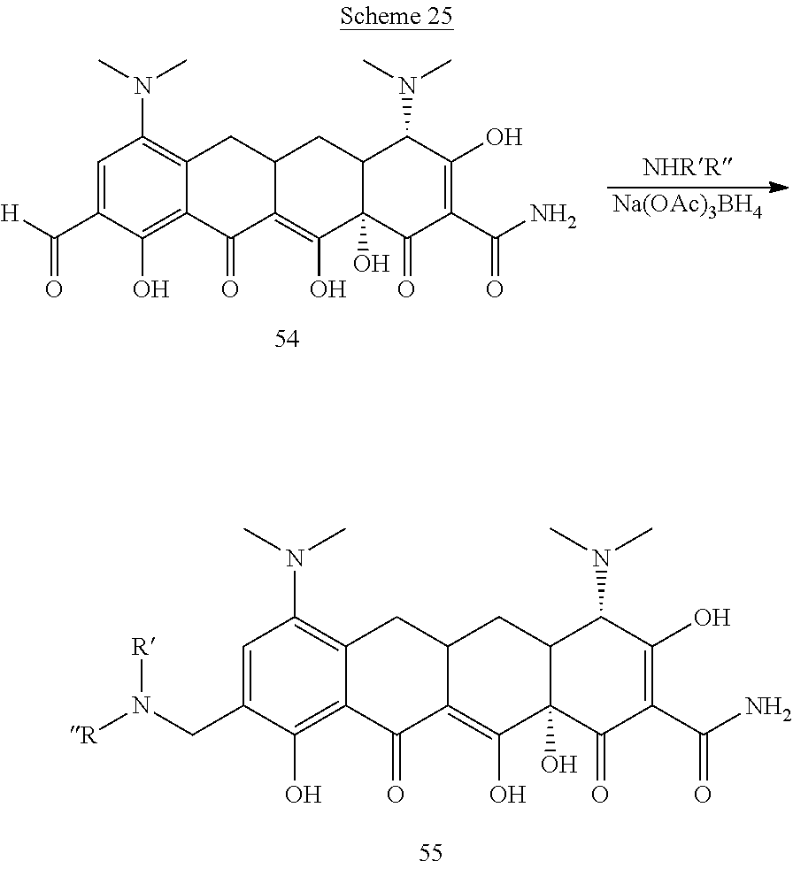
C1=C(CN([R])[R])C(O)=C2C(=C1N(C)C)CC1C(=C(O)C3(O)C(C1)C(N(C)C)C(O)=C(C(N)=O)C3=O)C2=O.C1=C(C([H])=O)C(O)=C2C(=C1N(C)C)CC1C(=C(O)C3(O)C(C1)C(N(C)C)C(O)=C(C(N)=O)C3=O)C2=O.[Na(OAc)3BH4]
